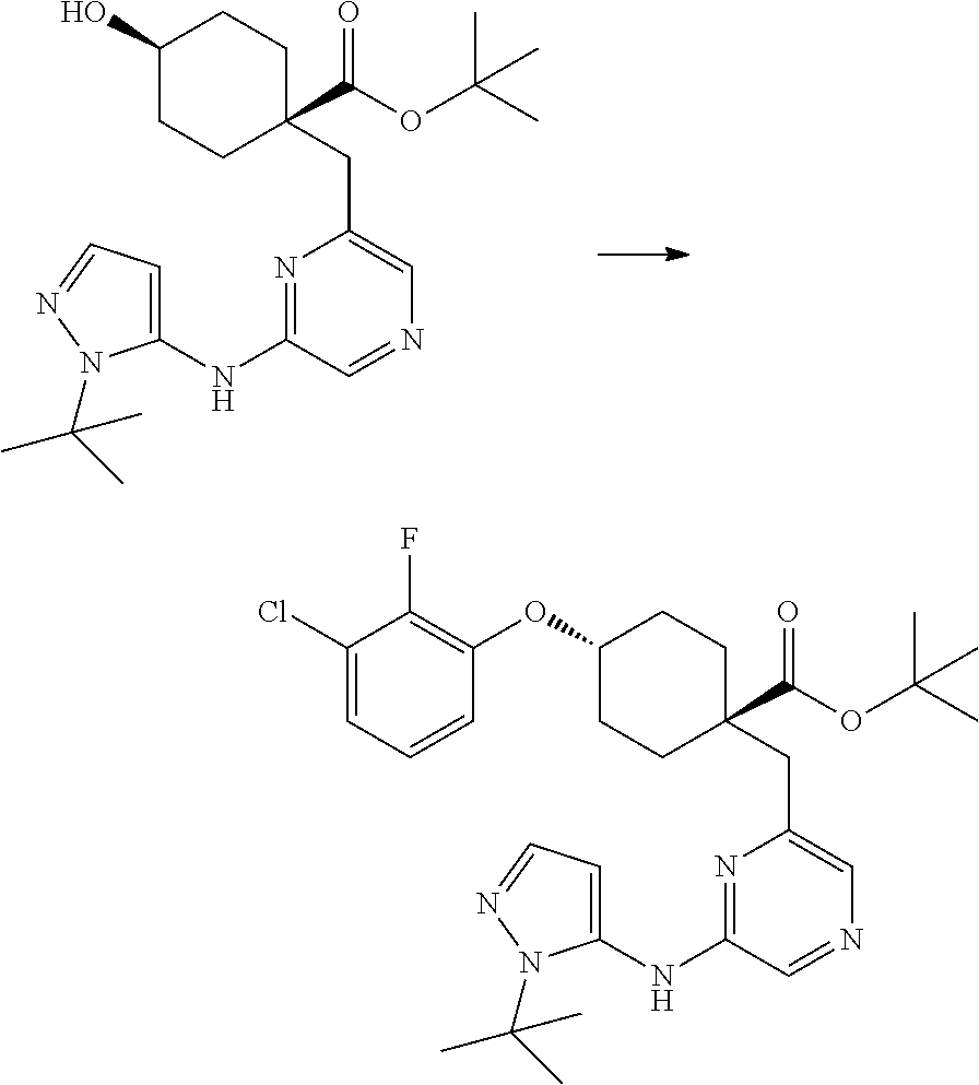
N1=C(NC2=CC=NN2C(C)(C)C)C=NC=C1CC1(C(OC(C)(C)C)=O)CCC(O)CC1.N1=C(NC2=CC=NN2C(C)(C)C)C=NC=C1CC1(C(OC(C)(C)C)=O)CCC(OC2=C(F)C(Cl)=CC=C2)CC1
